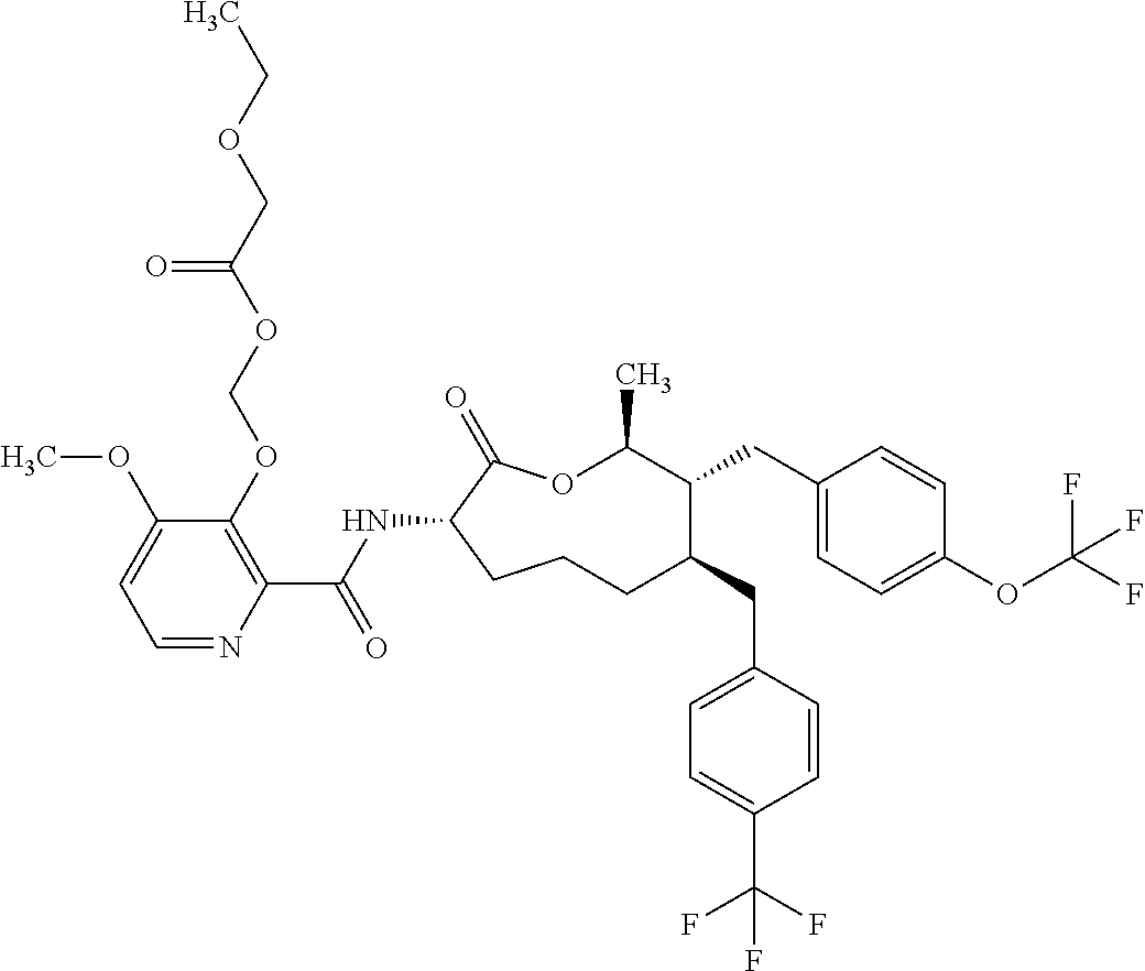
C1CC(NC(C2=C(OCOC(COCC)=O)C(OC)=CC=N2)=O)C(=O)OC(C)C(CC2=CC=C(OC(F)(F)F)C=C2)C(CC2=CC=C(C(F)(F)F)C=C2)C1
